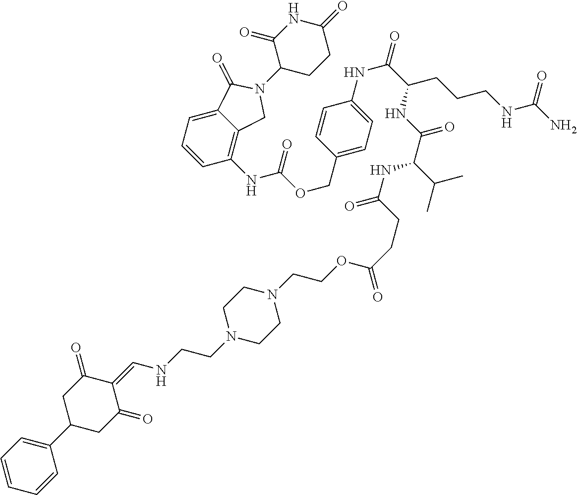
C1=CC=CC(C2CC(=O)C(=CNCCN3CCN(CCOC(CCC(NC(C(NC(C(=O)NC4=CC=C(COC(=O)NC5=C6C(=CC=C5)C(=O)N(C5CCC(=O)NC5=O)C6)C=C4)CCCNC(N)=O)=O)C(C)C)=O)=O)CC3)C(=O)C2)=C1
